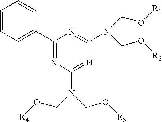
C1(C2=CC=CC=C2)=NC(N(CO[R4])CO[R3])=NC(N(CO[R1])CO[R2])=N1
